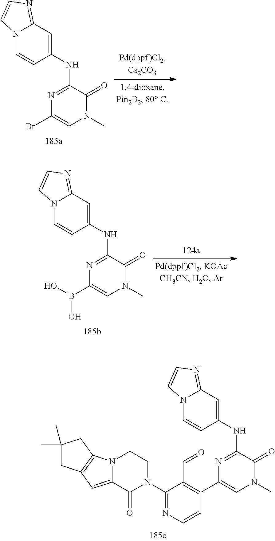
N12C(=CC3=C1CC(C)(C)C3)C(=O)N(C1=NC=CC(C3=CN(C)C(=O)C(NC4=CC5=NC=CN5C=C4)=N3)=C1C=O)CC2.N12C=CC(NC3=NC(Br)=CN(C)C3=O)=CC1=NC=C2.N12C=CC(NC3=NC(B(O)O)=CN(C)C3=O)=CC1=NC=C2
